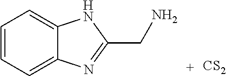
C1=CC=C2C(=C1)NC(CN)=N2.[CS2]
